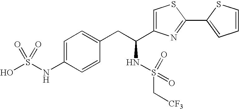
C1=C(NS(O)(=O)=O)C=CC(CC(NS(C[CF3])(=O)=O)C2=CSC(C3=CC=CS3)=N2)=C1
